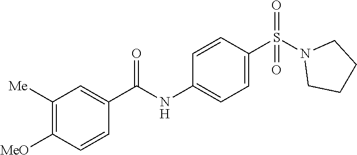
C1([Me])=C([MeO])C=CC(C(NC2=CC=C(S(N3CCCC3)(=O)=O)C=C2)=O)=C1
